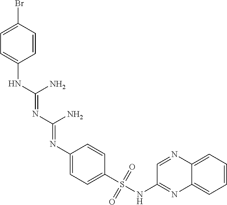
C1=CC(Br)=CC=C1NC(=NC(=NC1=CC=C(S(NC2=NC3=CC=CC=C3N=C2)(=O)=O)C=C1)N)N
